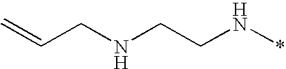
C(CN*)NCC=C
